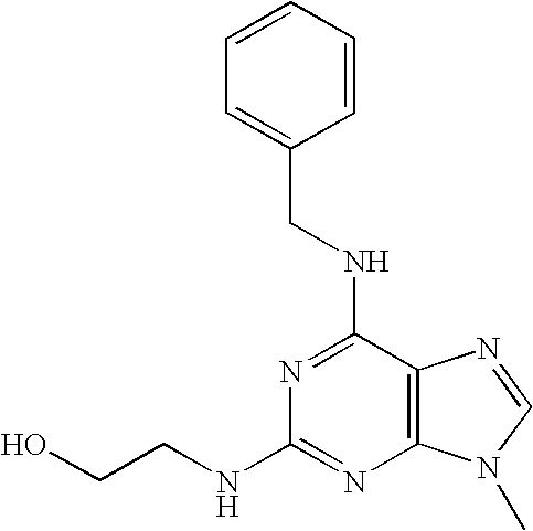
N1=C(NCC2=CC=CC=C2)C2=C(N=C1NCCO)N(C)C=N2
